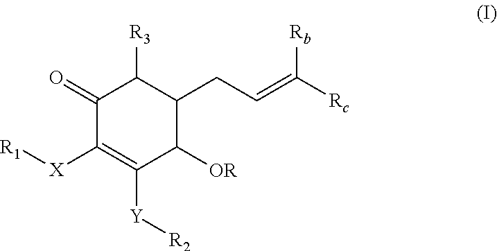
C1(=O)C([X][R1])=C([Y][R2])C([OR])C(CC=C([Rc])[Rb])C1[R3]
